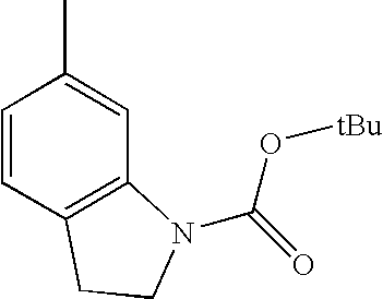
C12=C(C=C(C)C=C1)N(C(O[tBu])=O)CC2
